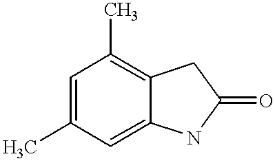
C1=C(C)C=C2C(=C1C)CC(=O)N2
